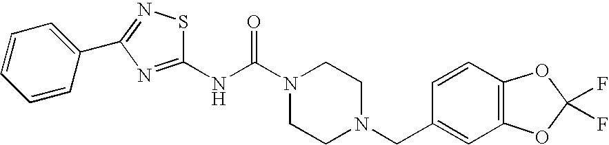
C1(NC(N2CCN(CC3=CC4=C(C=C3)OC(F)(F)O4)CC2)=O)=NC(C2=CC=CC=C2)=NS1
